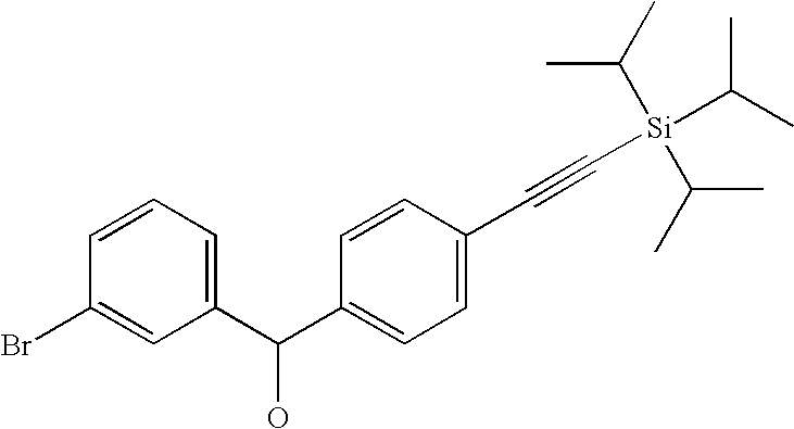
C1(C(C2=CC=CC(Br)=C2)O)=CC=C(C#C[Si](C(C)C)(C(C)C)C(C)C)C=C1
